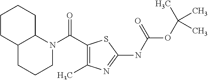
C1CC2C(CC1)N(C(C1=C(C)N=C(NC(OC(C)(C)C)=O)S1)=O)CCC2
